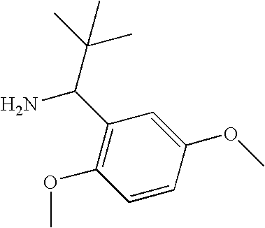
C1=CC(OC)=CC(C(N)C(C)(C)C)=C1OC
